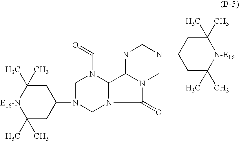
C1C(C)(C)[E16-N]C(C)(C)CC1N1CN2C3N(C1)C(=O)N1C3N(C2=O)CN(C2CC(C)(C)[N-E16]C(C)(C)C2)C1
